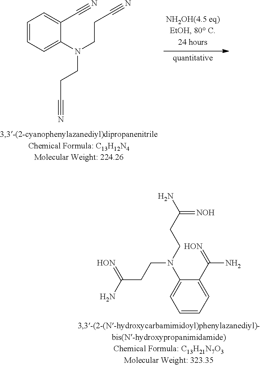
C1(C(=[HON])N)=CC=CC=C1N(CCC(=[HON])N)CCC(N)=[NOH].C1=CC=C(N(CCC#N)CCC#N)C(C#N)=C1
